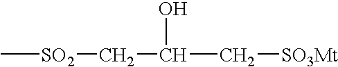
C[SO2]CC(C[SO3Mt])O
